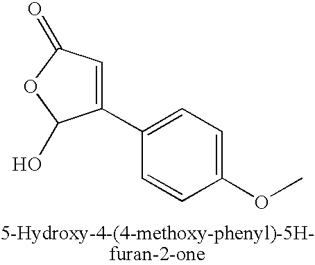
C1(C2=CC=C(OC)C=C2)=CC(=O)OC1O
